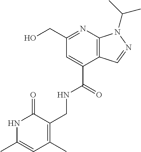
C(C1=NC2=C(C(C(=O)NCC3=C(C)C=C(C)NC3=O)=C1)C=NN2C(C)C)O
